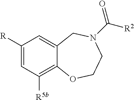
C1([R])=CC([R5b])=C2C(=C1)CN(C([R2])=O)CCO2
